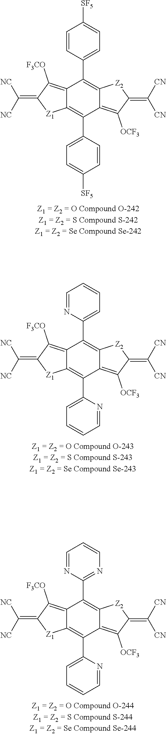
C1=CC(C2=C3C(=C([OCF3])C(=C([CN])[CN])[Z2]3)C(C3=CC=C([SF5])C=C3)=C3C2=C([F3CO])C(=C([NC])[NC])[Z1]3)=CC=C1[SF5].C1=NC(C2=C3C(=C([OCF3])C(=C([CN])[CN])[Z2]3)C(C3=CC=CC=N3)=C3C2=C([F3CO])C(=C([NC])[NC])[Z1]3)=CC=C1.C1=NC(C2=C3C(=C([OCF3])C(=C([CN])[CN])[Z2]3)C(C3=CC=CC=N3)=C3C2=C([F3CO])C(=C([NC])[NC])[Z1]3)=NC=C1
